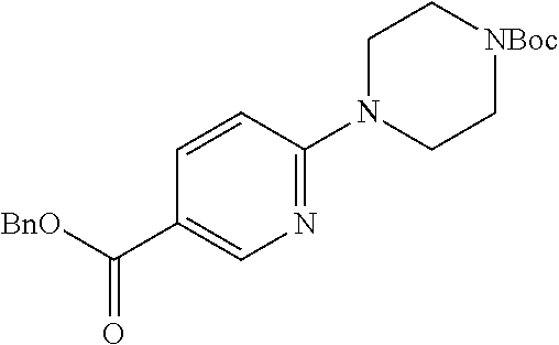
C1=CC(C([BnO])=O)=CN=C1N1CC[NBoc]CC1
